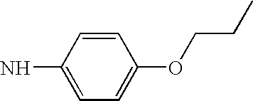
C1=CC(N)=CC=C1OCCC
